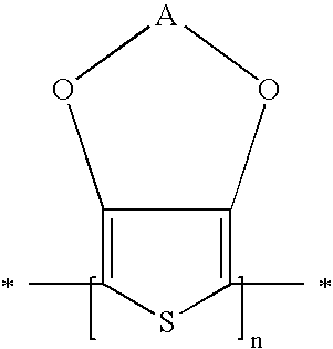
C12=C(C)SC(C)=C1O[A]O2
